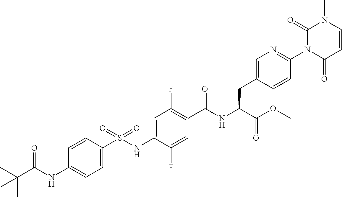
C1=C(S(NC2=CC(F)=C(C(NC(C(OC)=O)CC3=CN=C(N4C(=O)C=CN(C)C4=O)C=C3)=O)C=C2F)(=O)=O)C=CC(NC(C(C)(C)C)=O)=C1
